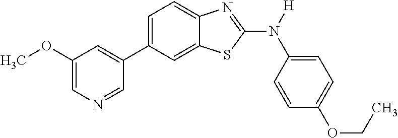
C1(OC)=CN=CC(C2=CC=C3C(=C2)SC(N([H])C2=CC=C(OCC)C=C2)=N3)=C1
